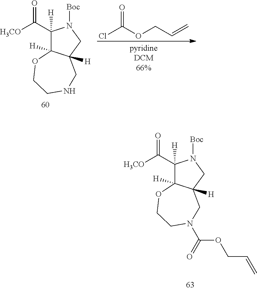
C1(C([H3CO])=O)([H])C2([H])C([H])(CN1[Boc])CNCCO2.C(OCC=C)(Cl)=O.C1(C([H3CO])=O)([H])C2([H])C([H])(CN1[Boc])CN(C(=O)OCC=C)CCO2
